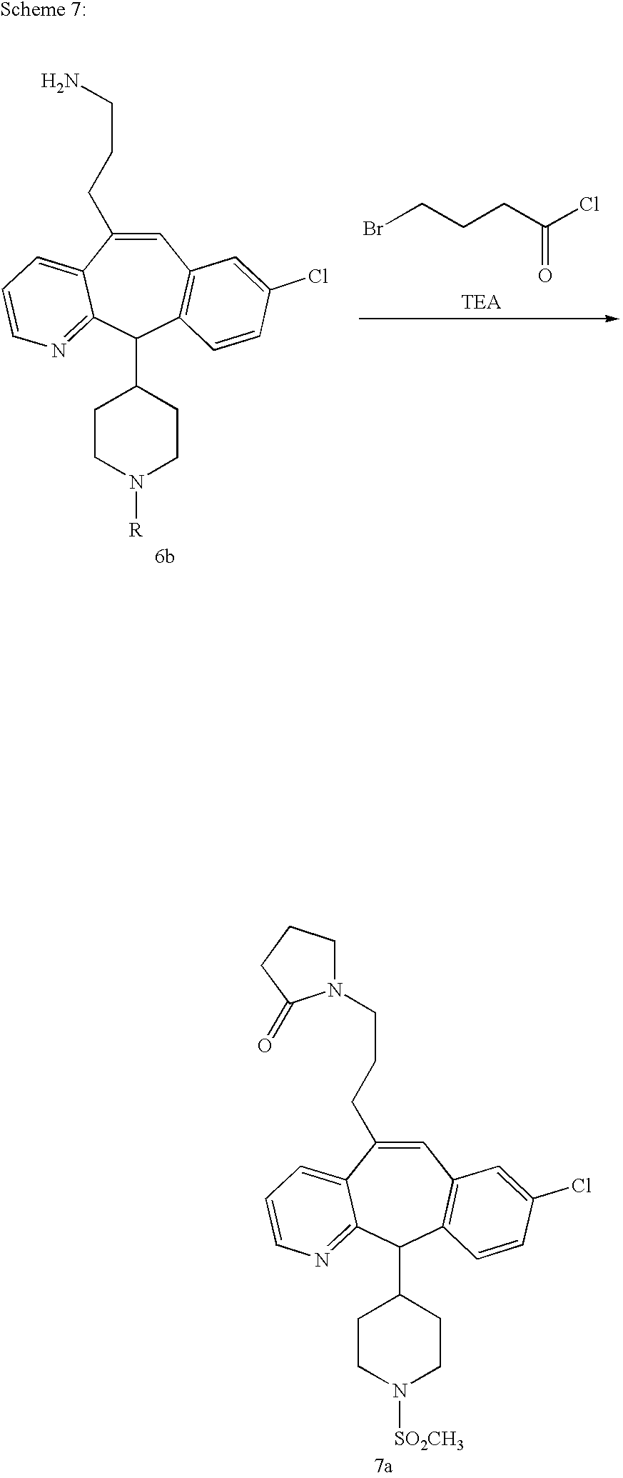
C1=C(CCCN2CCCC2=O)C2=CC=CN=C2C(C2CCN([SO2CH3])CC2)C2=C1C=C(Cl)C=C2.BrCCCC(Cl)=O.C1=C(CCCN)C2=CC=CN=C2C(C2CCN([R])CC2)C2=C1C=C(Cl)C=C2
